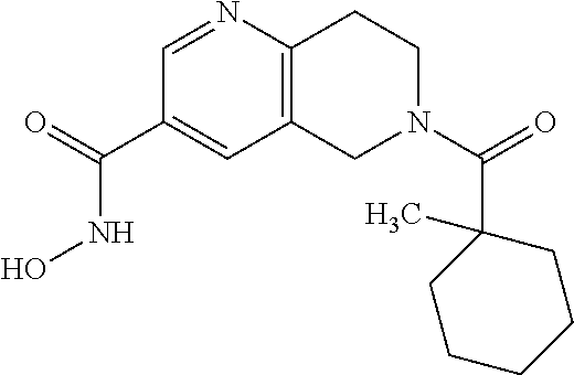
C12=C(N=CC(C(=O)NO)=C1)CCN(C(C1(C)CCCCC1)=O)C2
